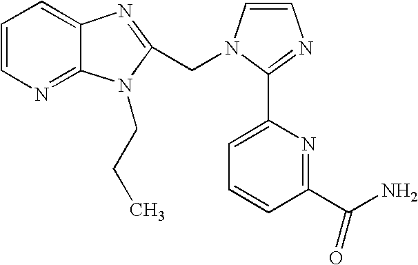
C1=CN=C2C(=C1)N=C(CN1C=CN=C1C1=CC=CC(C(N)=O)=N1)N2CCC
